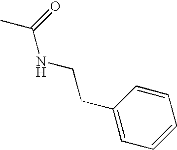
C(NCCC1=CC=CC=C1)(=O)C
